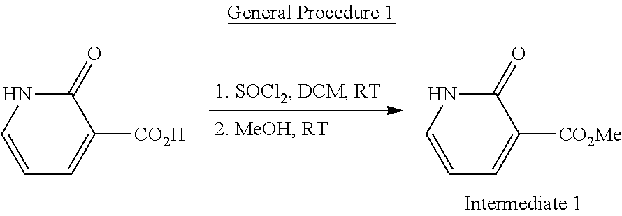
C1=CNC(=O)C([CO2Me])=C1.C1=CNC(=O)C([CO2H])=C1
